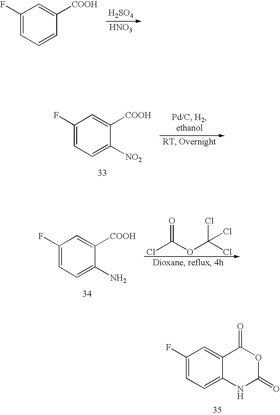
C1(F)=CC=C2C(=C1)C(=O)OC(=O)N2.C1(F)=CC=CC([COOH])=C1.[H2SO4].[HNO3].C1(F)=CC=C([NO2])C([COOH])=C1.ClC(OC(Cl)(Cl)Cl)=O.C1(F)=CC=C(N)C([COOH])=C1
